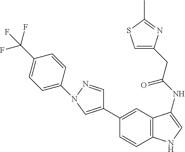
C1(C2=CN(C3=CC=C(C(F)(F)F)C=C3)N=C2)=CC2=C(C=C1)NC=C2NC(CC1=CSC(C)=N1)=O
